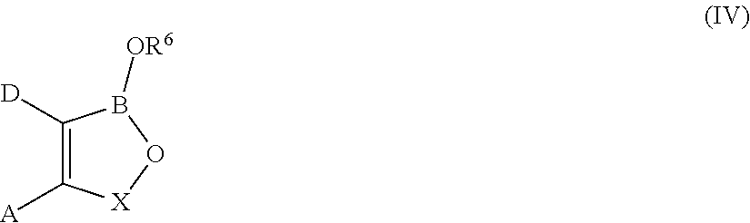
C1([D])=C([A])[X]OB1[OR6]
